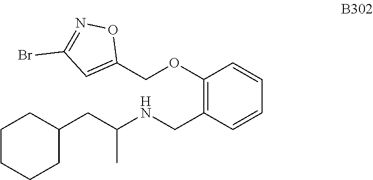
BrC1=NOC(COC2=C(CNC(CC3CCCCC3)C)C=CC=C2)=C1
